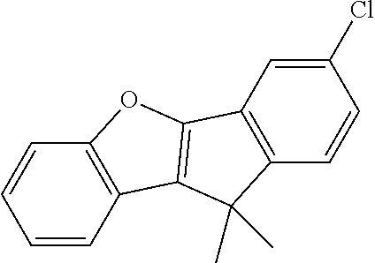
C1=CC2=C(C=C1)OC1=C2C(C)(C)C2=C1C=C(Cl)C=C2
